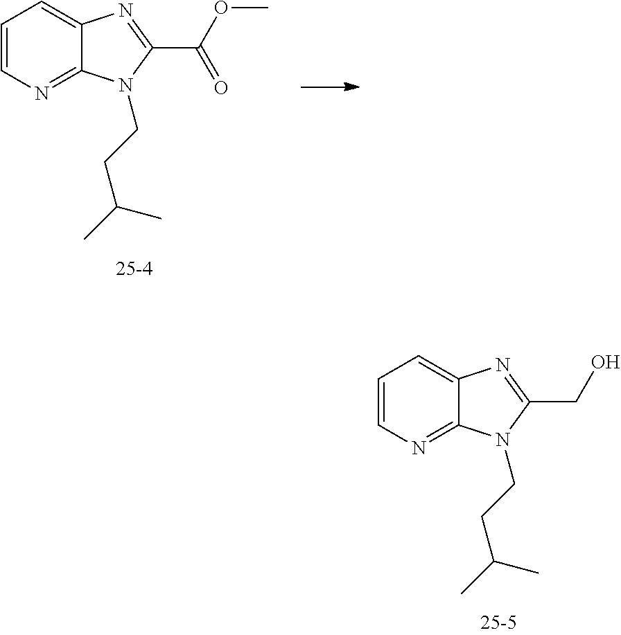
C1=CN=C2C(=C1)N=C(C(=O)OC)N2CCC(C)C.C1=CN=C2C(=C1)N=C(CO)N2CCC(C)C
